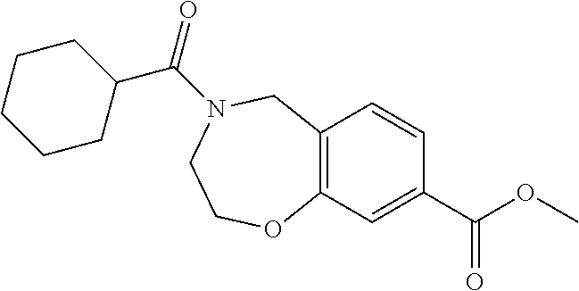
C12=C(C=C(C(OC)=O)C=C1)OCCN(C(=O)C1CCCCC1)C2
